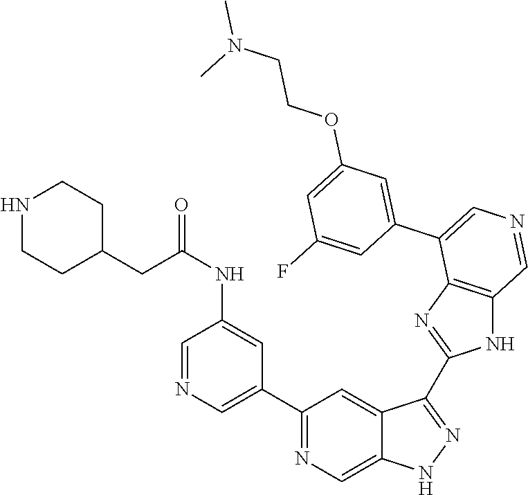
C1(C2=CN=CC(NC(=O)CC3CCNCC3)=C2)=NC=C2C(=C1)C(C1=NC3=C(N1)C=NC=C3C1=CC(OCCN(C)C)=CC(F)=C1)=NN2
